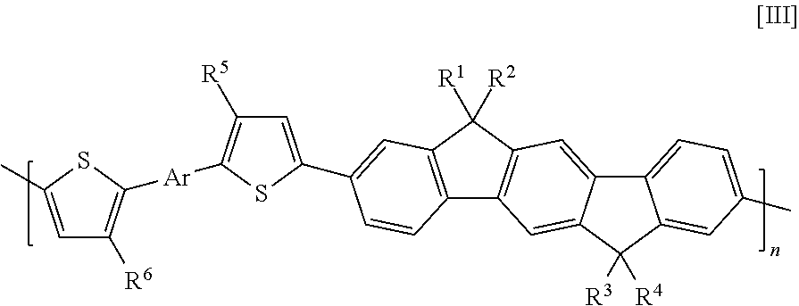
C1=C(C)SC([Ar]C2=C([R5])C=C(C3=CC4=C(C5=C(C4([R1])[R2])C=C4C(=C5)C([R3])([R4])C5=CC(C)=CC=C45)C=C3)S2)=C1[R6]
